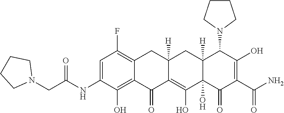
C12=C(O)C(NC(CN3CCCC3)=O)=CC(F)=C1CC1([H])C(=C(O)C3(O)C([H])(C1)C(N1CCCC1)C(O)=C(C(N)=O)C3=O)C2=O
